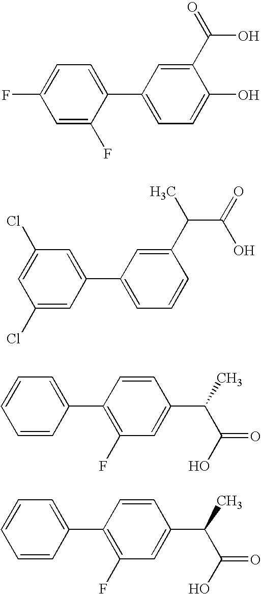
C1=C(F)C(C2=CC=C(O)C(C(=O)O)=C2)=CC=C1F.C1(Cl)=CC(C2=CC=CC(C(C)C(=O)O)=C2)=CC(Cl)=C1.C1=CC(C2=C(F)C=C(C(C)C(O)=O)C=C2)=CC=C1.C1=CC(C2=C(F)C=C(C(C)C(O)=O)C=C2)=CC=C1
